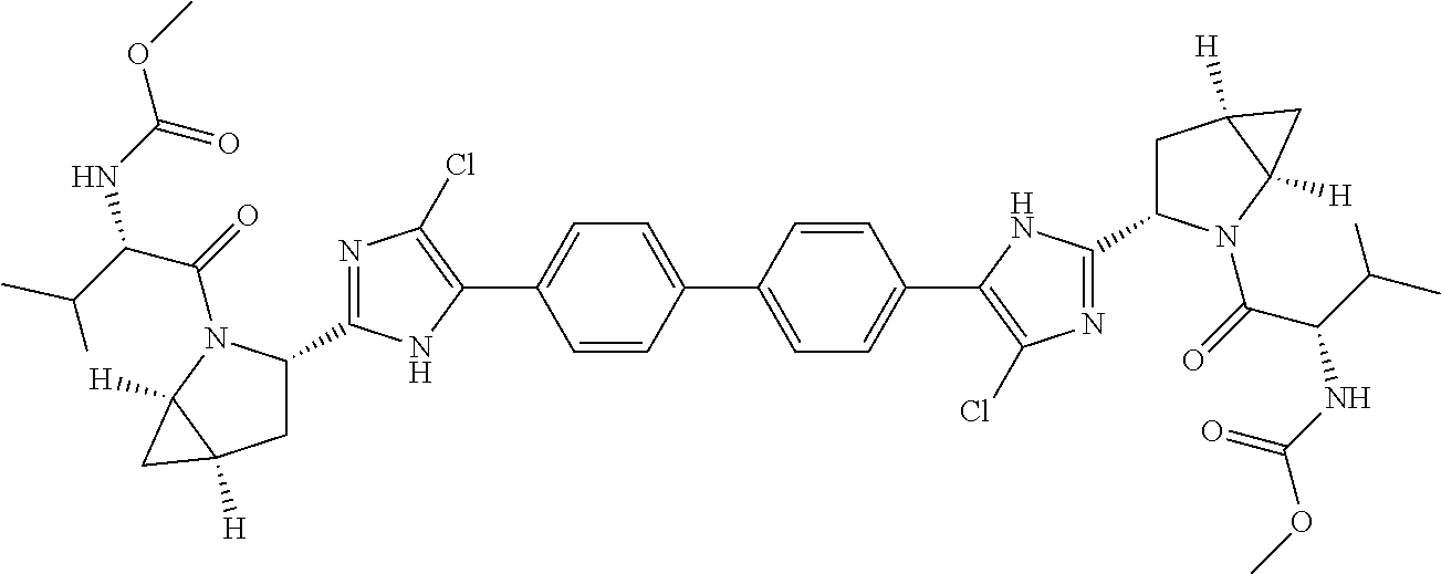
C1=CC(C2=CC=C(C3=C(Cl)N=C(C4CC5([H])C([H])(N4C(=O)C(C(C)C)NC(OC)=O)C5)N3)C=C2)=CC=C1C1=C(Cl)N=C(C2CC3([H])C([H])(N2C(=O)C(C(C)C)NC(OC)=O)C3)N1
